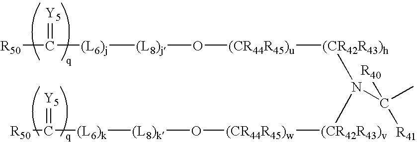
[(CR44R45)u]([(CR42R43)h]N([(CR42R43)v][(CR44R45)w]O[(L8)k][(L6)k]C(=[Y5])[R50])C([R41])([R40])C)O[(L8)j][(L6)j]C(=[Y5])[R50]
